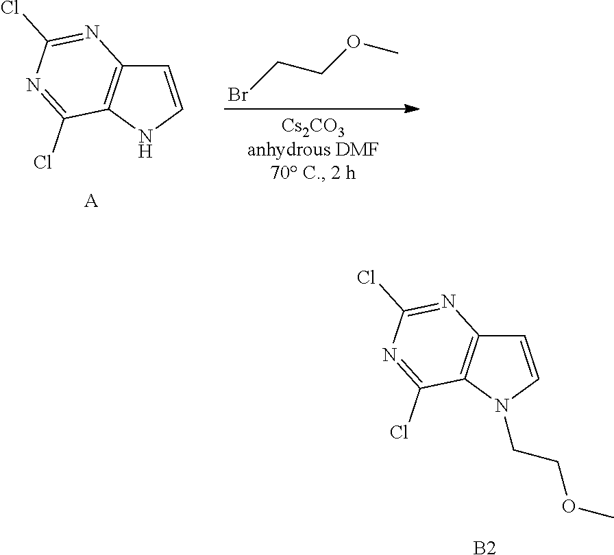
C1=CNC2=C1N=C(Cl)N=C2Cl.[A].C(OC)CBr.C1=CN(CCOC)C2=C1N=C(Cl)N=C2Cl.[B2]
